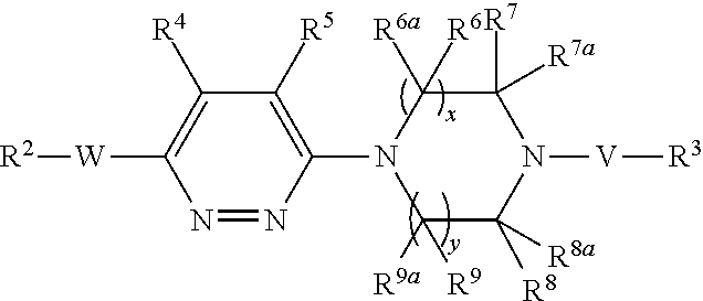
N1=NC(N2C([R9a])([R9])C([R8a])([R8])N([V][R3])C([R7])([R7a])C2([R6a])[R6])=C([R5])C([R4])=C1[W][R2]
